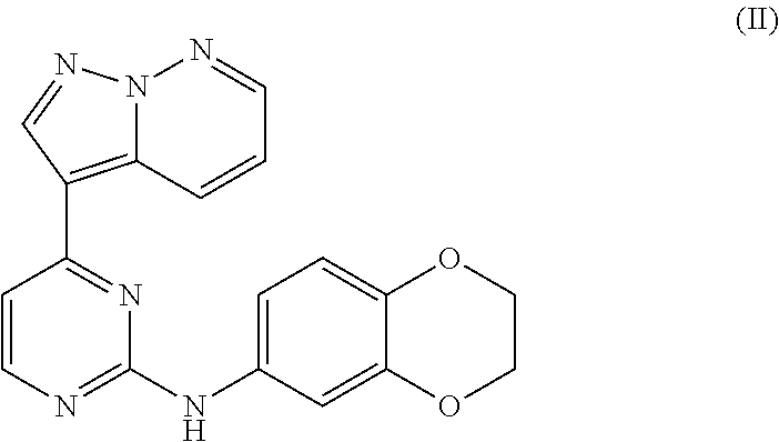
N12C(=C(C3=NC(NC4=CC=C5C(=C4)OCCO5)=NC=C3)C=N1)C=CC=N2
